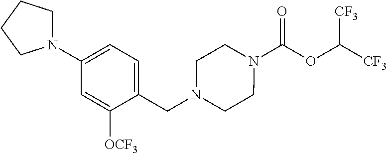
N1(C(OC([CF3])[CF3])=O)CCN(CC2=CC=C(N3CCCC3)C=C2[OCF3])CC1
